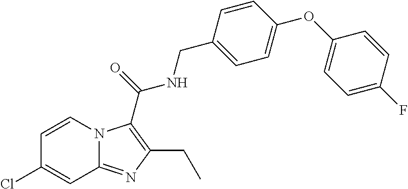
C1=CN2C(=NC(CC)=C2C(=O)NCC2=CC=C(OC3=CC=C(F)C=C3)C=C2)C=C1Cl
